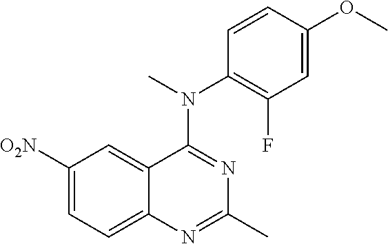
C1([O2N])=CC=C2C(=C1)C(N(C)C1=C(F)C=C(OC)C=C1)=NC(C)=N2
